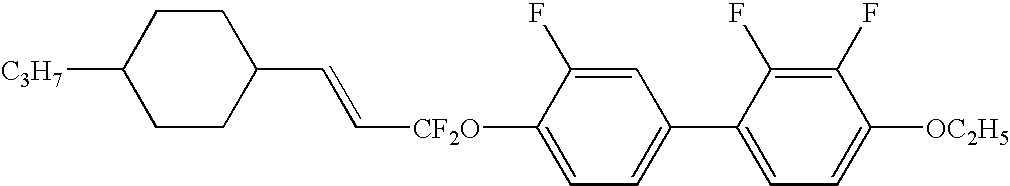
C([CF2O]C1=CC=C(C2=CC=C([OC2H5])C(F)=C2F)C=C1F)=CC1CCC([C3H7])CC1
